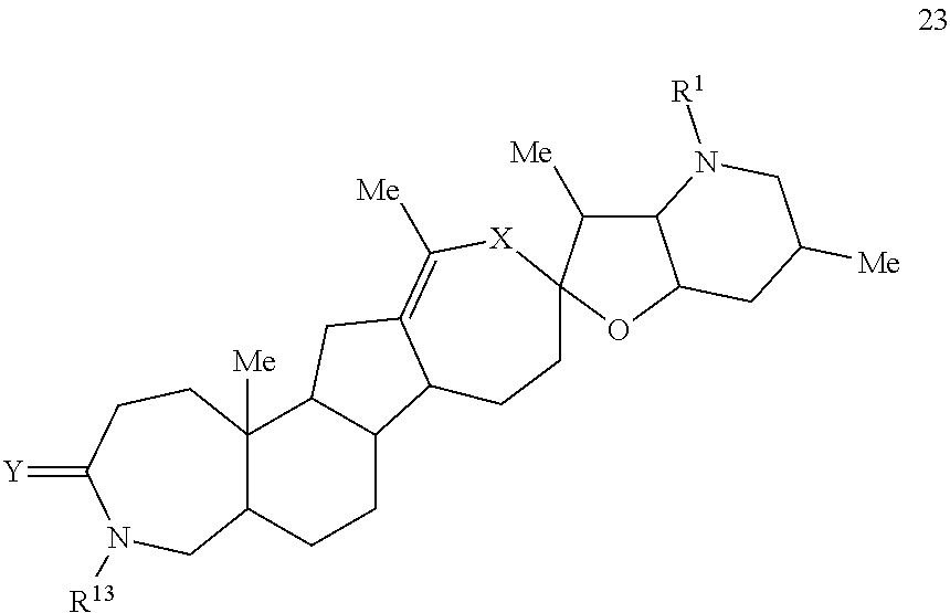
C12C([Me])(C3C(CC1)C1C(=C([Me])[X]C4(CC1)C([Me])C1C(CC([Me])CN1[R1])O4)C3)CCC(=[Y])N([R13])C2
